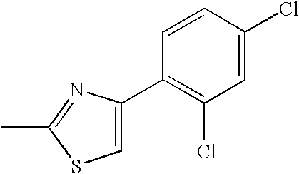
C1=CC(C2=CSC(C)=N2)=C(Cl)C=C1Cl
